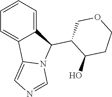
C1=CC=C2C(=C1)C1=CN=CN1C2C1COCCC1O
